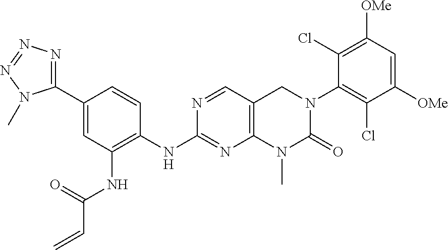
C1(NC2=C(NC(=O)C=C)C=C(C3=NN=NN3C)C=C2)=NC2=C(C=N1)CN(C1=C(Cl)C([OMe])=CC([OMe])=C1Cl)C(=O)N2C
